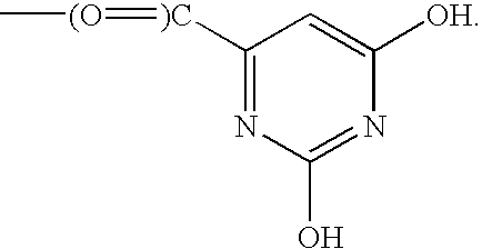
C1([)C]=[(O]C)=NC(O)=NC([OH])=C1
